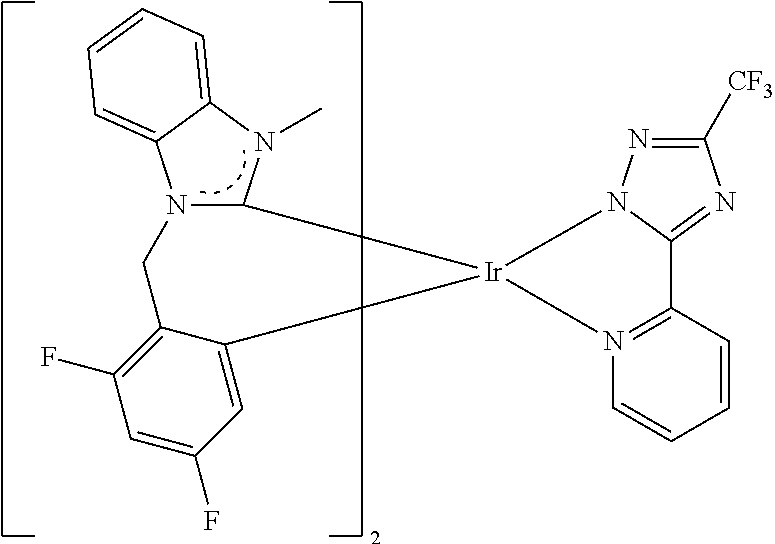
N12C(N(C)C3=CC=CC=C13)[Ir]1(C3=CC(F)=CC(F)=C3C2)N2=C(C=CC=C2)C2=NC([CF3])=NN21
